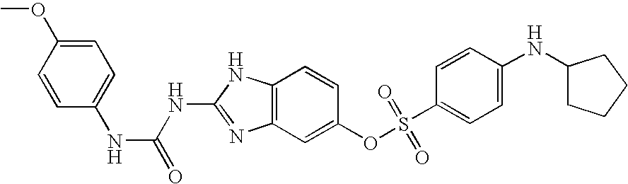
C12=C(C=C(OS(C3=CC=C(NC4CCCC4)C=C3)(=O)=O)C=C1)N=C(NC(=O)NC1=CC=C(OC)C=C1)N2
